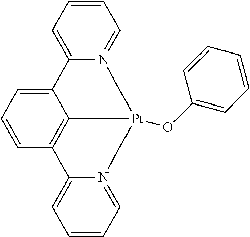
C1=C2N(=CC=C1)[Pt]1(OC3=CC=CC=C3)C3=C(C=CC=C23)C2=CC=CC=N21
